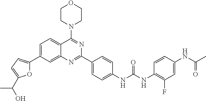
O1C(C2=CC=C3C(=C2)N=C(C2=CC=C(NC(NC4=C(F)C=C(NC(C)=O)C=C4)=O)C=C2)N=C3N2CCOCC2)=CC=C1C(O)C
